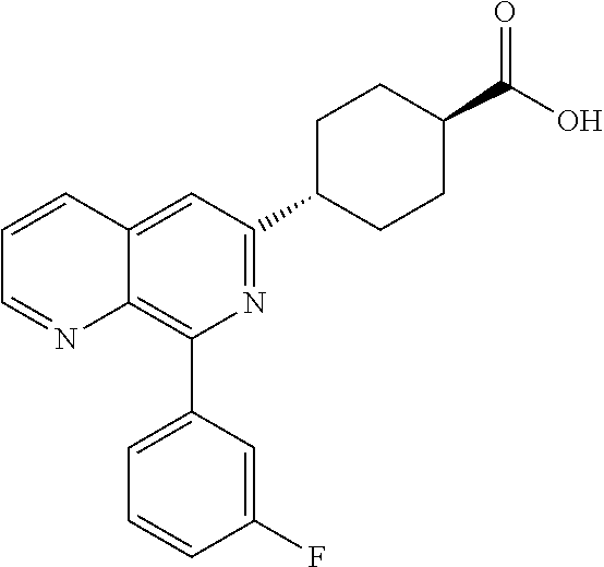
C1=CC2=CC(C3CCC(C(=O)O)CC3)=NC(C3=CC=CC(F)=C3)=C2N=C1
